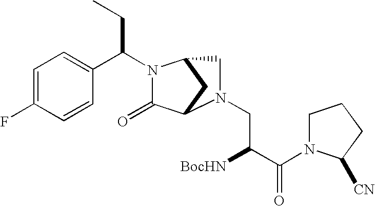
C1=C(F)C=CC(C(CC)N2C(=O)C3CC2CN3CC([BocHN])C(=O)N2CCCC2[CN])=C1
